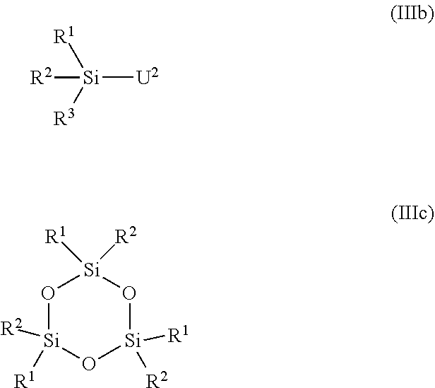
[Si]([U2])([R2])([R1])[R3].O1[Si]([R2])([R1])O[Si]([R1])([R2])O[Si]1([R1])[R2]
